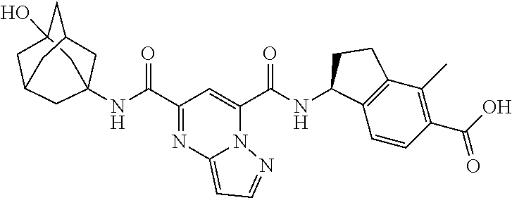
C(C1=NC2=CC=NN2C(C(NC2C3=C(C(C)=C(C(O)=O)C=C3)CC2)=O)=C1)(=O)NC12CC3CC(O)(CC(C1)C3)C2
